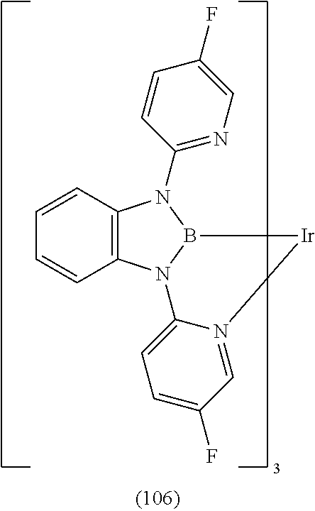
C12=C(N3B(N1C1=NC=C(F)C=C1)[Ir]N1=CC(F)=CC=C31)C=CC=C2
